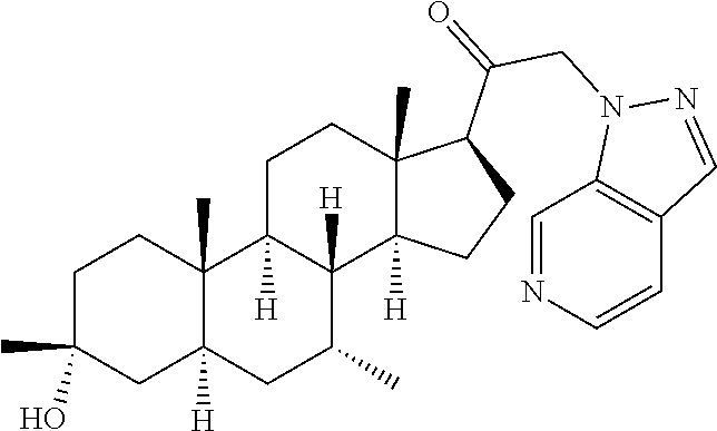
C1C(C)(O)CC2([H])C(C)(C1)C1([H])C([H])(C(C)C2)C2([H])C(C)(CC1)C(C(CN1C3=C(C=N1)C=CN=C3)=O)CC2
